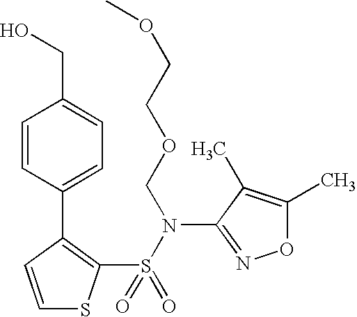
C1=CC(C2=C(S(N(C3=NOC(C)=C3C)COCCOC)(=O)=O)SC=C2)=CC=C1CO
